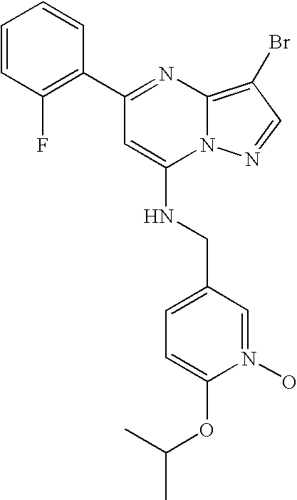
C1(C2=C(F)C=CC=C2)=NC2=C(Br)C=NN2C(NCC2=CC=C(OC(C)C)N(O)=C2)=C1
